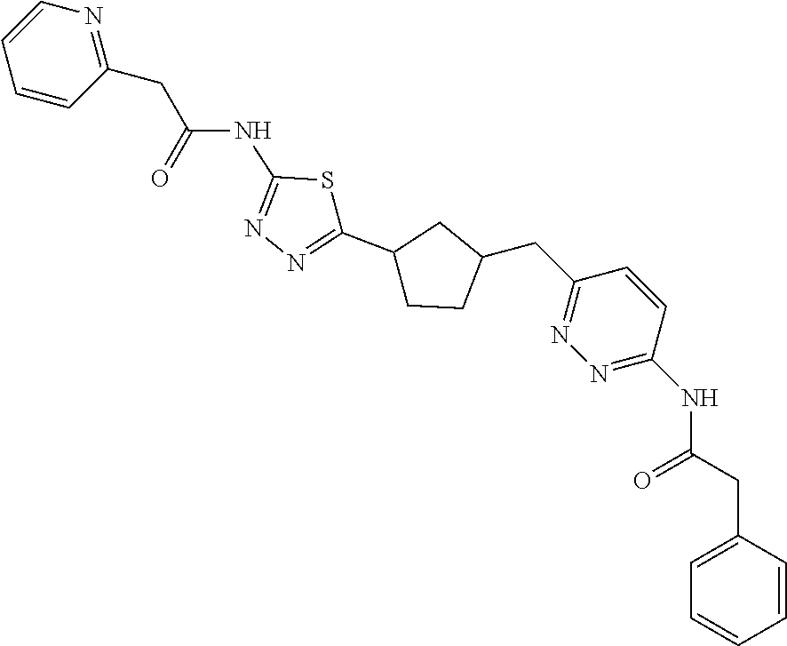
C1=C(CC(=O)NC2=NN=C(CC3CC(C4=NN=C(NC(CC5=NC=CC=C5)=O)S4)CC3)C=C2)C=CC=C1
